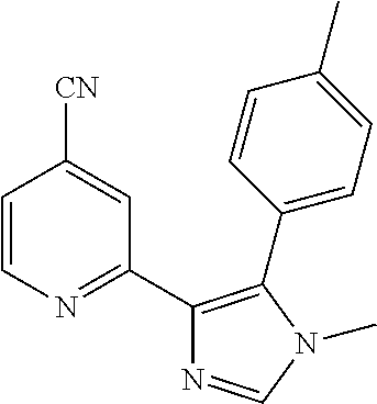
C1=CN=C(C2=C(C3=CC=C(C)C=C3)N(C)C=N2)C=C1[CN]
